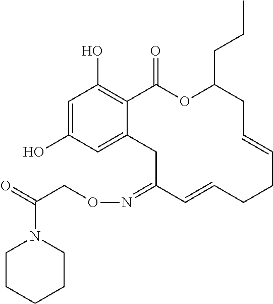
C1=C(O)C=C2C(=C1O)C(=O)OC(CCC)CC=CCCC=CC(=NOCC(=O)N1CCCCC1)C2
